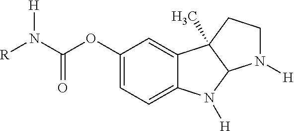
C1(OC(N([R])[H])=O)=CC=C2C(=C1)C1(C)C(N2[H])N([H])CC1
